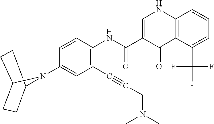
C1=C(C(NC2=C(C#CCN(C)C)C=C(N3C4CCC3CC4)C=C2)=O)C(=O)C2=C(N1)C=CC=C2C(F)(F)F
